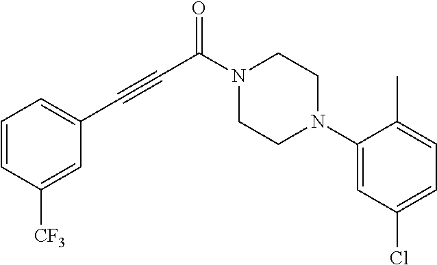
N1(C(C#CC2=CC=CC([CF3])=C2)=O)CCN(C2=CC(Cl)=CC=C2C)CC1
